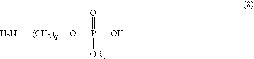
N[(CH2)q]OP(=O)([OR7])O
